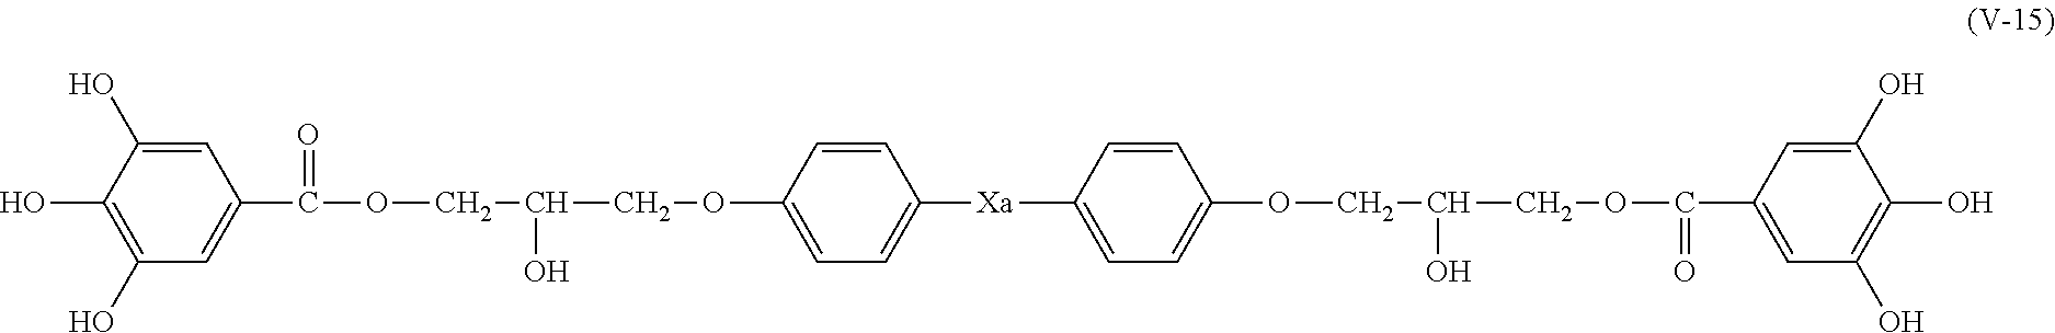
C1(O)=C(O)C=C(C(=O)OCC(COC2=CC=C([Xa]C3=CC=C(OCC(COC(=O)C4=CC(O)=C(O)C(O)=C4)O)C=C3)C=C2)O)C=C1O
